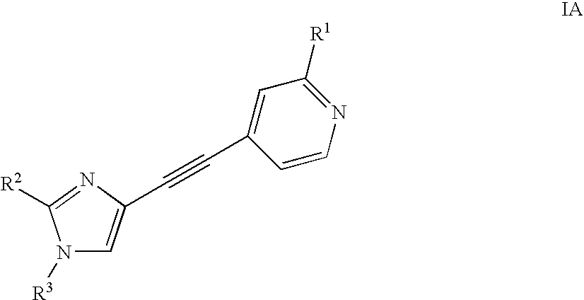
N1([R3])C=C(C#CC2=CC([R1])=NC=C2)N=C1[R2]
